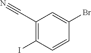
C1(C#N)=C(I)C=CC(Br)=C1
